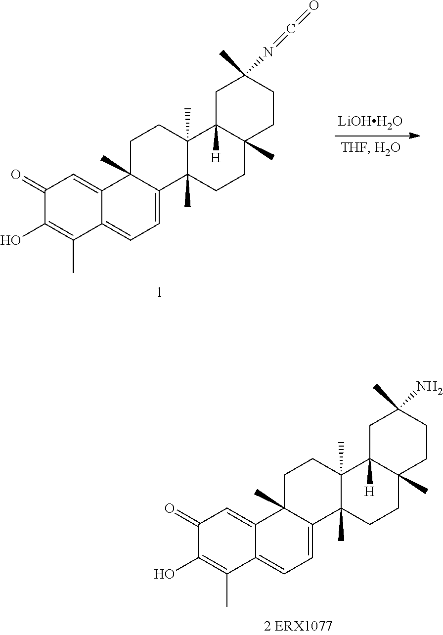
C1(=O)C(O)=C(C)C2=CC=C3C(C)(C2=C1)CCC1(C)C3(C)CCC2(C)C1([H])CC(C)(N)CC2.[LiOHH2O].C1(=O)C(O)=C(C)C2=CC=C3C(C)(C2=C1)CCC1(C)C3(C)CCC2(C)C1([H])CC(C)(N=C=O)CC2
